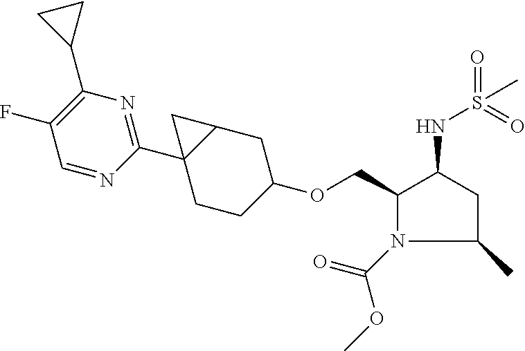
C1(COC2CCC3(C4=NC(C5CC5)=C(F)C=N4)C(C2)C3)N(C(=O)OC)C(C)CC1NS(=O)(=O)C
